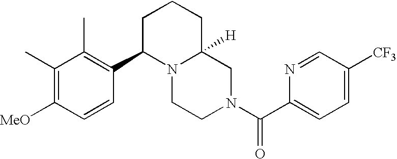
C1=C([CF3])C=NC(C(N2CC3([H])N(CC2)C(C2=C(C)C(C)=C([MeO])C=C2)CCC3)=O)=C1
